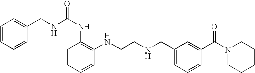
C1=CC=CC(CNC(NC2=C(NCCNCC3=CC=CC(C(N4CCCCC4)=O)=C3)C=CC=C2)=O)=C1
